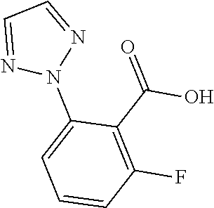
C1=NN(C2=CC=CC(F)=C2C(=O)O)N=C1
